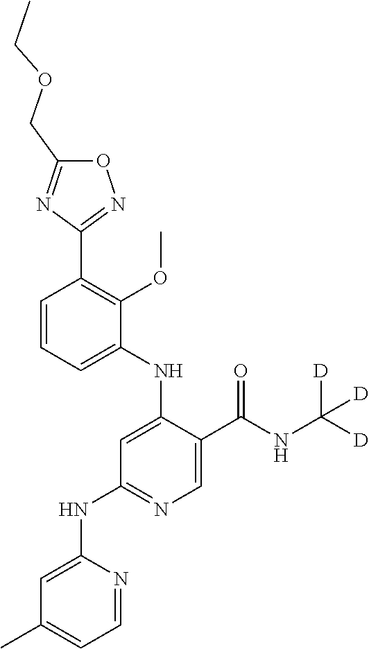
C1=CC=C(NC2=CC(NC3=CC(C)=CC=N3)=NC=C2C(NC([D])([D])[D])=O)C(OC)=C1C1=NOC(COCC)=N1
